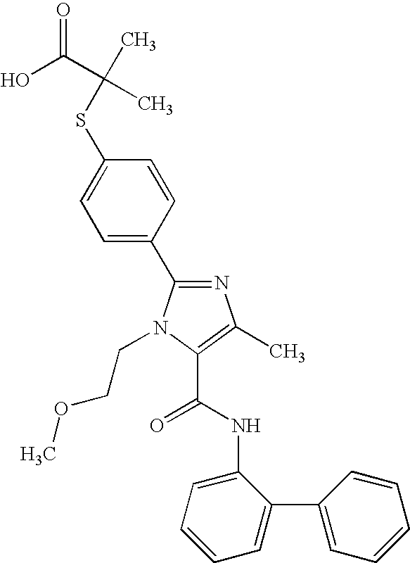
S(C1=CC=C(C2=NC(C)=C(C(NC3=CC=CC=C3C3=CC=CC=C3)=O)N2CCOC)C=C1)C(C)(C(O)=O)C
